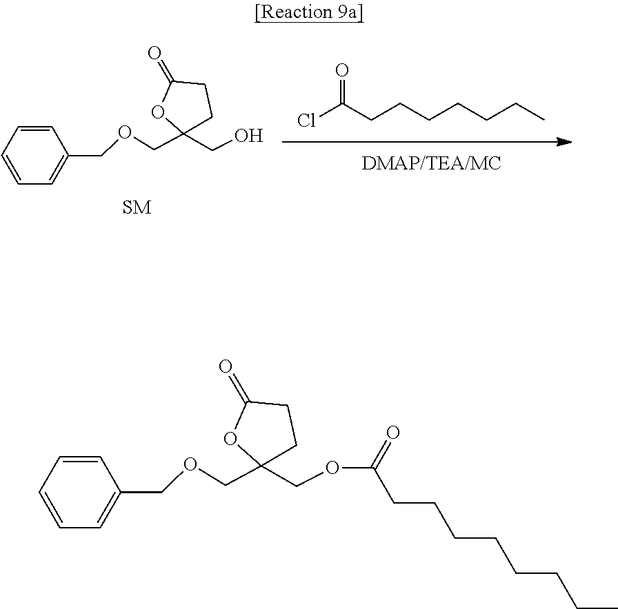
ClC(CCCCCCC)=O.OCC1(COCC2=CC=CC=C2)OC(=O)CC1.O(CC1(COCC2=CC=CC=C2)OC(=O)CC1)C(CCCCCCCC)=O
